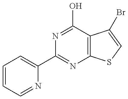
C1(C2=NC3=C(C(O)=N2)C(Br)=CS3)=CC=CC=N1
